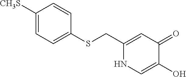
C1(CSC2=CC=C([CH3S])C=C2)=CC(=O)C(O)=CN1
